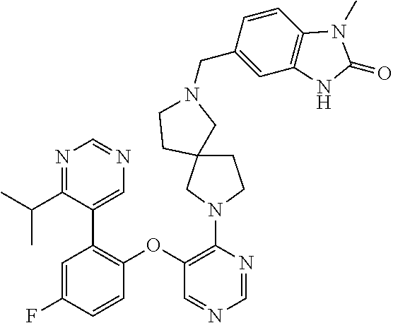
C1(OC2=C(C3=CN=CN=C3C(C)C)C=C(F)C=C2)=C(N2CC3(CC2)CN(CC2=CC4=C(C=C2)N(C)C(=O)N4)CC3)N=CN=C1
